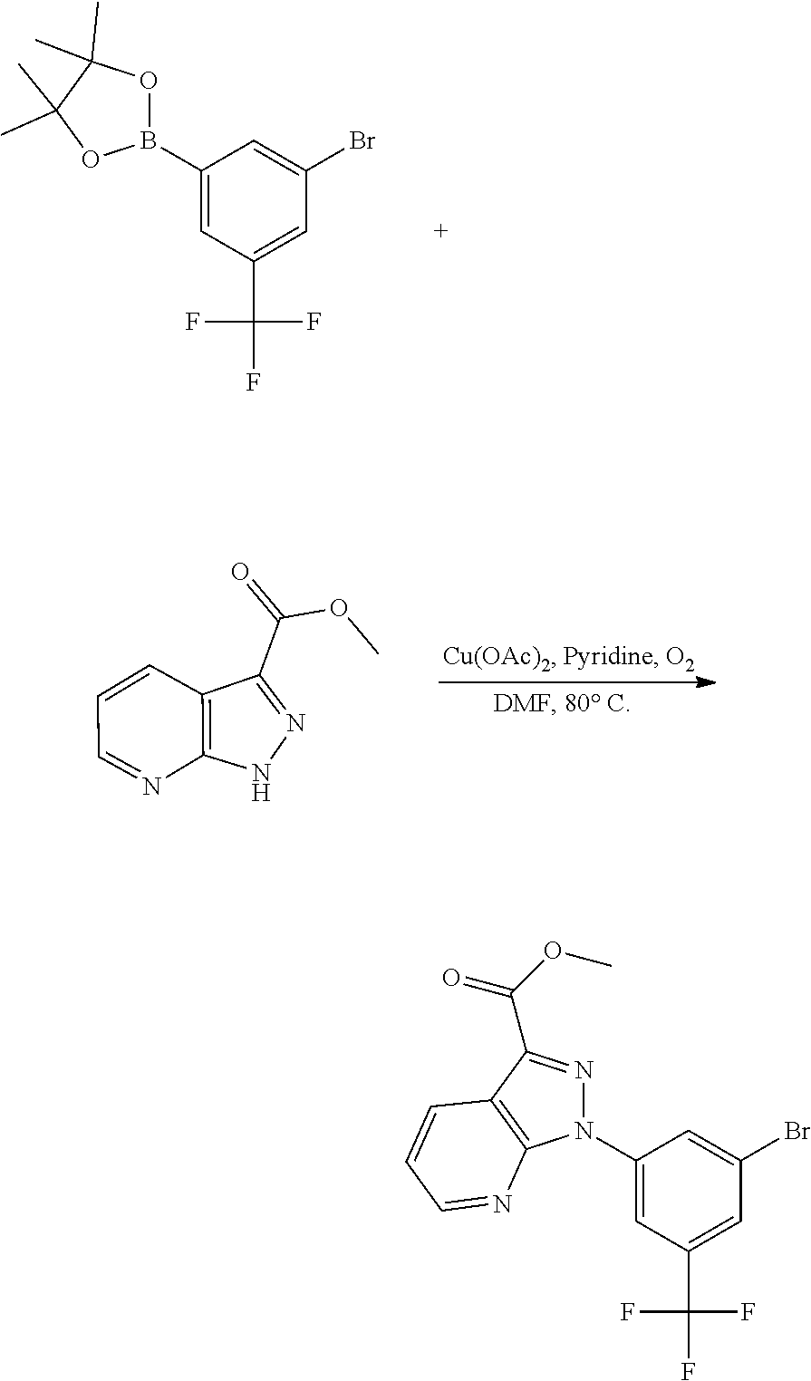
N1N=C(C(OC)=O)C2=C1N=CC=C2.C1=C(B2OC(C)(C)C(C)(C)O2)C=C(Br)C=C1C(F)(F)F.N1(C2=CC(C(F)(F)F)=CC(Br)=C2)N=C(C(OC)=O)C2=C1N=CC=C2
